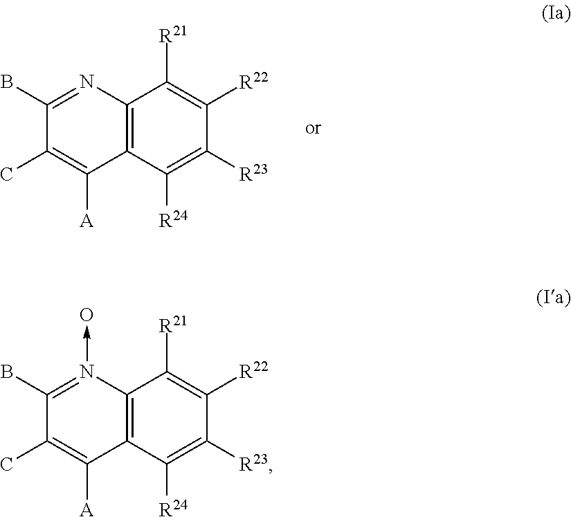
C12=C(C([R24])=C([R23])C([R22])=C1[R21])C([A])=C(C)C(B)=N2.C12=C(C([R24])=C([R23])C([R22])=C1[R21])C([A])=C(C)C(B)=N2->O
